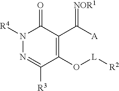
O=C1C(C([A])=[NOR1])=C(O[L][R2])C([R3])=NN1[R4]
